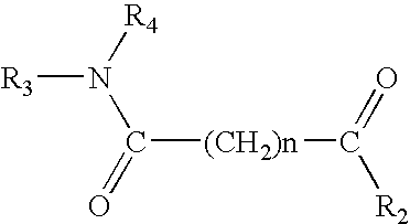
[R3]N([R4])C(=O)[(CH2)n]C([R2])=O
